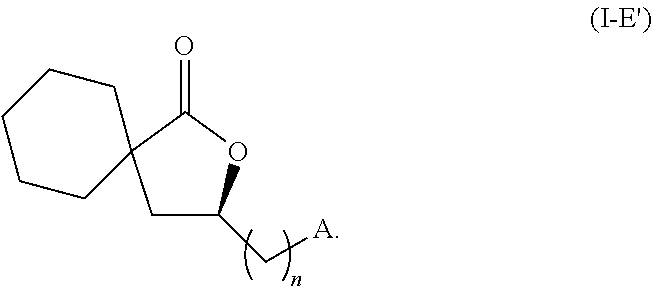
C1C(C[A])OC(=O)C12CCCCC2
